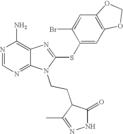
N1=CN=C2C(=C1N)N=C(SC1=CC3=C(C=C1Br)OCO3)N2CCC1C(C)=NNC1=O
